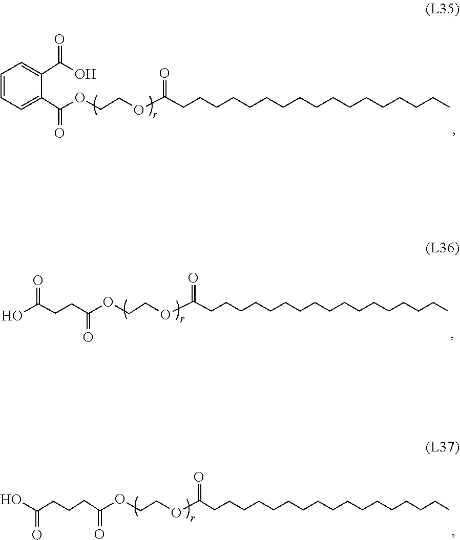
C1(C(OCCOC(=O)CCCCCCCCCCCCCCCCC)=O)=CC=CC=C1C(O)=O.C(CCC(OCCOC(=O)CCCCCCCCCCCCCCCCC)=O)(O)=O.O(CCOC(=O)CCCCCCCCCCCCCCCCC)C(=O)CCCC(O)=O
